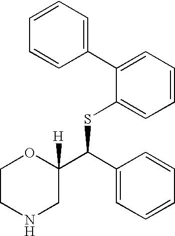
C1=CC=C(C2=CC=CC=C2SC(C2=CC=CC=C2)C2([H])OCCNC2)C=C1
